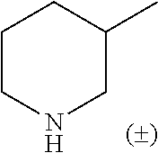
C1CC(C)CNC1
